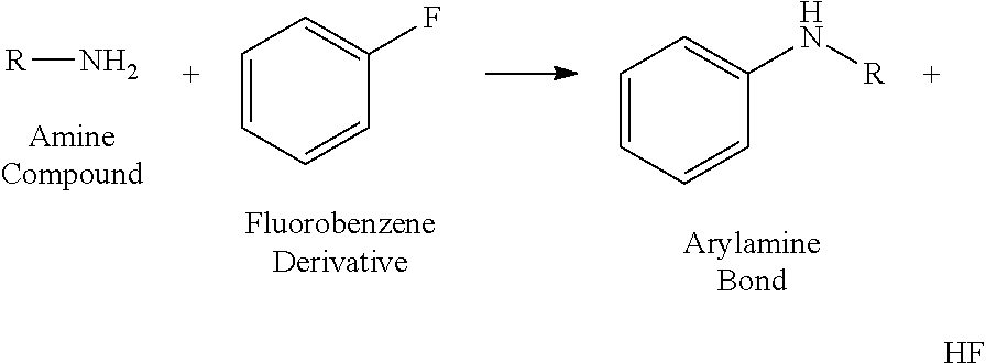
[R]N.C1=CC=CC(F)=C1.C1=CC=CC(N[R])=C1.F
